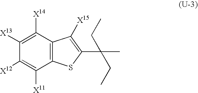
C1([X13])=C([X14])C2=C(C([X11])=C1[X12])SC(C(C)(CC)CC)=C2[X15]
